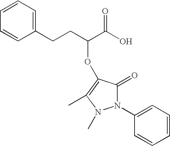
C1=CC=C(CCC(C(O)=O)OC2=C(C)N(C)N(C3=CC=CC=C3)C2=O)C=C1
